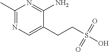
N1=C(C)N=C(N)C(CCS(O)(=O)=O)=C1
